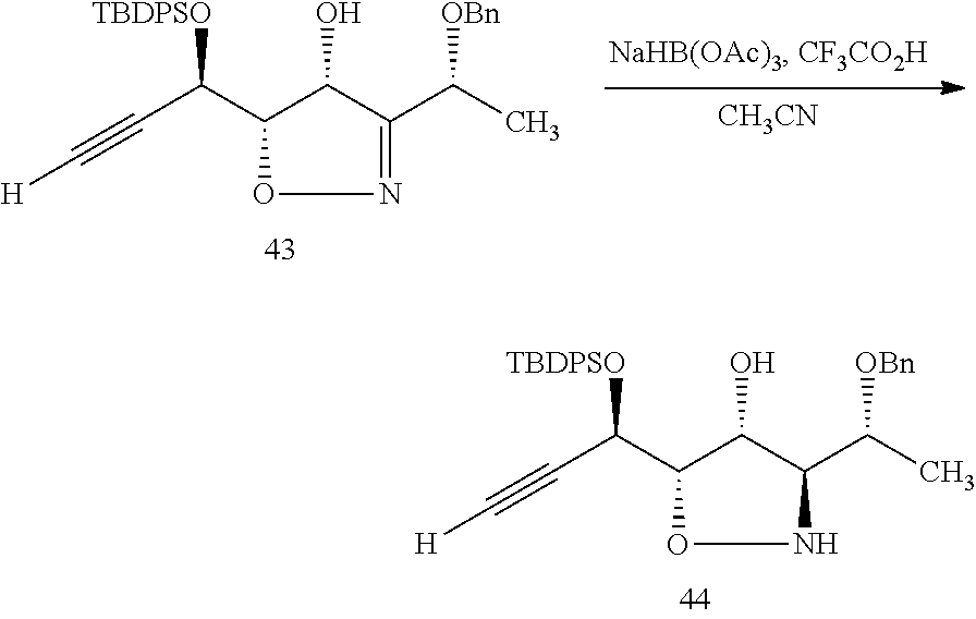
[CH3CN].C(C(C1C(O)C(C(C)[OBn])=NO1)[TBDPSO])#C[H].C(C(C1C(O)C(C(C)[OBn])NO1)[TBDPSO])#C[H]
